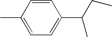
CC1=CC=C(C(C)CC)C=C1
